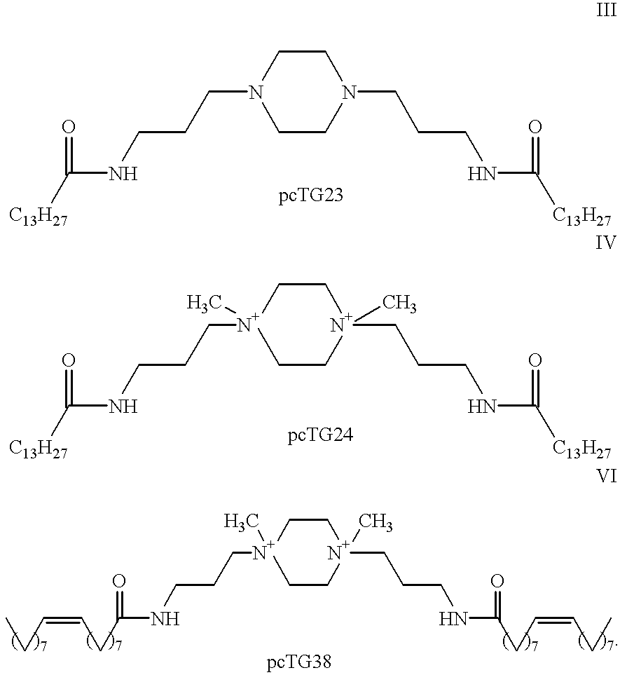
N1(CCCNC([C13H27])=O)CCN(CCCNC([C13H27])=O)CC1.[N+]1(CCCNC(=O)CC=CCC)(C)CC[N+](CCCNC(=O)CC=CCC)(C)CC1.[N+]1(CCCNC([C13H27])=O)(C)CC[N+](CCCNC([C13H27])=O)(C)CC1
